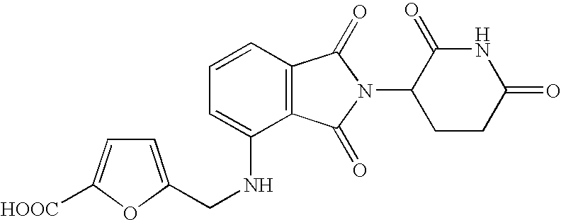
C1=C(NCC2=CC=C([HOOC])O2)C2=C(C=C1)C(=O)N(C1CCC(=O)NC1=O)C2=O
